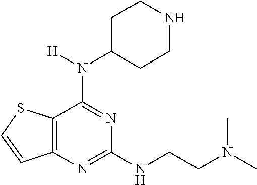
C12=C(N=C(NCCN(C)C)N=C1N([H])C1CCNCC1)C=CS2
